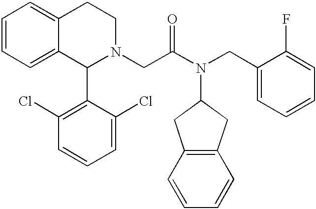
C1=CC=C2C(=C1)CCN(CC(N(CC1=CC=CC=C1F)C1CC3=C(C1)C=CC=C3)=O)C2C1=C(Cl)C=CC=C1Cl
